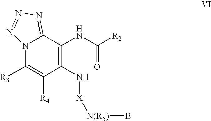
N12C([R3])=C([R4])C(N[X][N(R5)]B)=C(NC([R2])=O)C1=NN=N2
